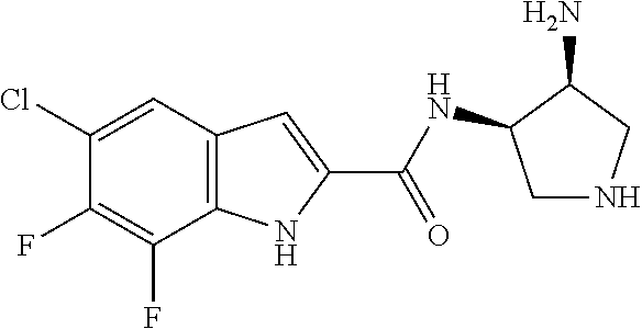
C1(Cl)=CC2=C(C(F)=C1F)NC(C(=O)NC1CNCC1N)=C2
